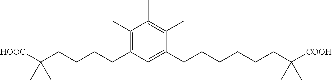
C1(C)=C(CCCCC([HOOC])(C)C)C=C(CCCCCCC([COOH])(C)C)C(C)=C1C
